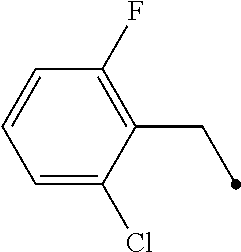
C1=CC=C(Cl)C(CC)=C1F
